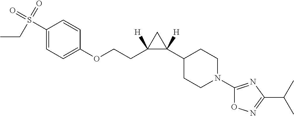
S(C1=CC=C(OCCC2([H])C([H])(C3CCN(C4=NC(C(C)C)=NO4)CC3)C2)C=C1)(=O)(CC)=O
